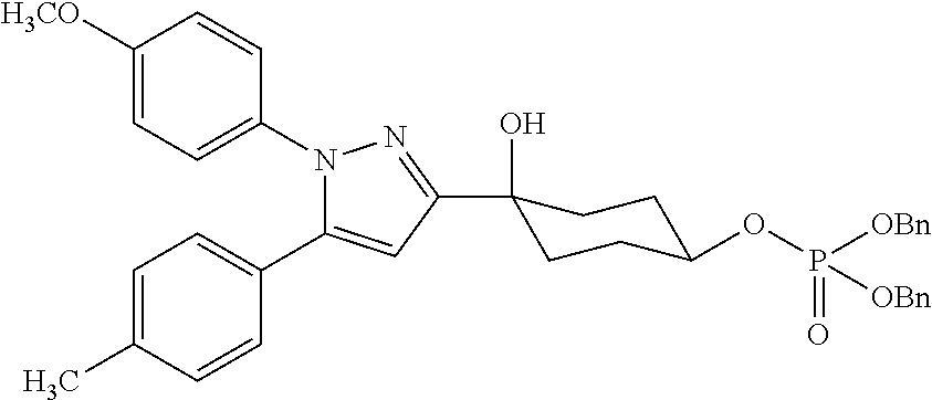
C1=C([H3CO])C=CC(N2C(C3=CC=C(C)C=C3)=CC(C3(O)CCC(OP([OBn])(=O)[OBn])CC3)=N2)=C1
